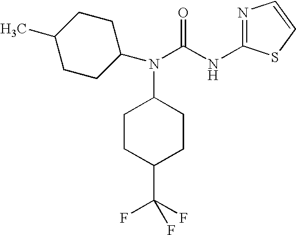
C(NC1=NC=CS1)(=O)N(C1CCC(C(F)(F)F)CC1)C1CCC(C)CC1
